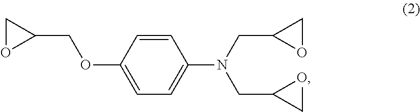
C1OC1COC1=CC=C(N(CC2OC2)CC2CO2)C=C1
